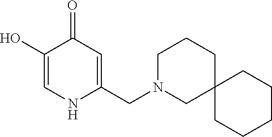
C1(O)=CNC(CN2CC3(CCC2)CCCCC3)=CC1=O
